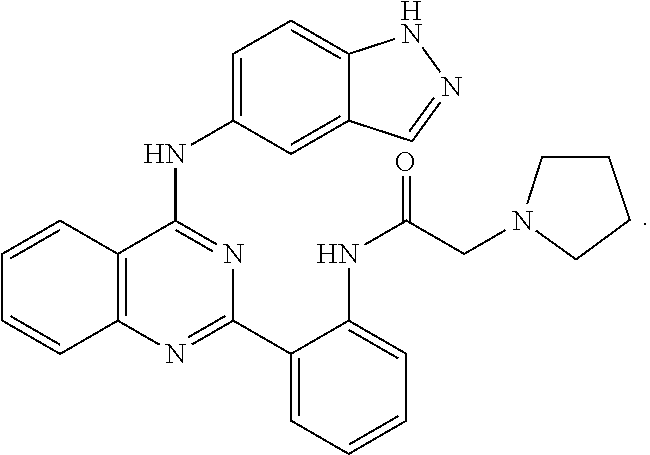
C12=C(N=C(C3=CC=CC=C3NC(=O)CN3CCCC3)N=C1NC1=CC=C3C(=C1)C=NN3)C=CC=C2
